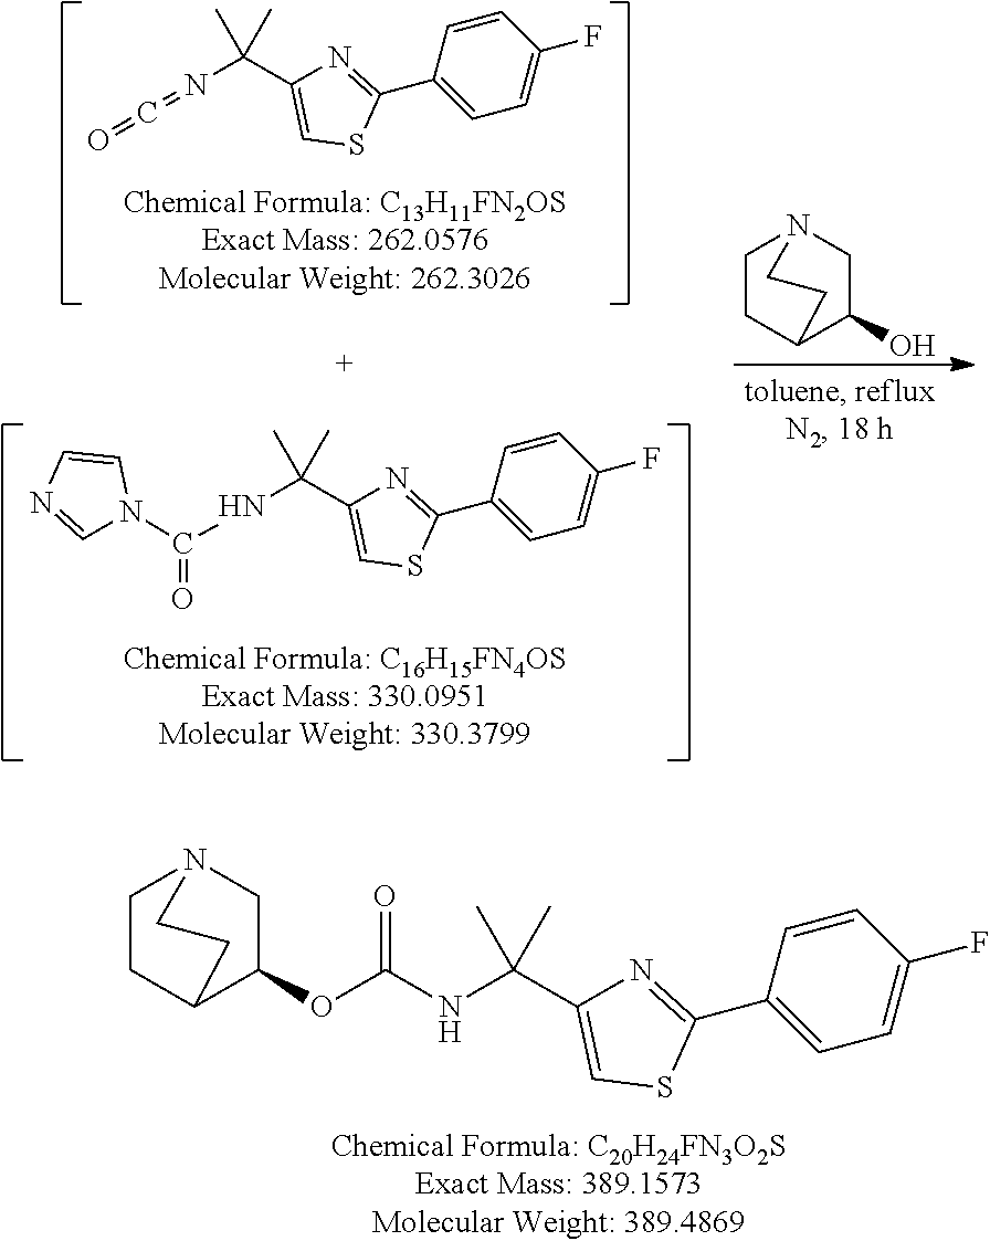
N(C(C1=CSC(C2=CC=C(F)C=C2)=N1)(C)C)C(OC1C2CCN(C1)CC2)=O.C1CC2C(O)CN1CC2.N(C(C1=CSC(C2=CC=C(F)C=C2)=N1)(C)C)C(=O)N1C=NC=C1.N(C(C1=CSC(C2=CC=C(F)C=C2)=N1)(C)C)=C=O
